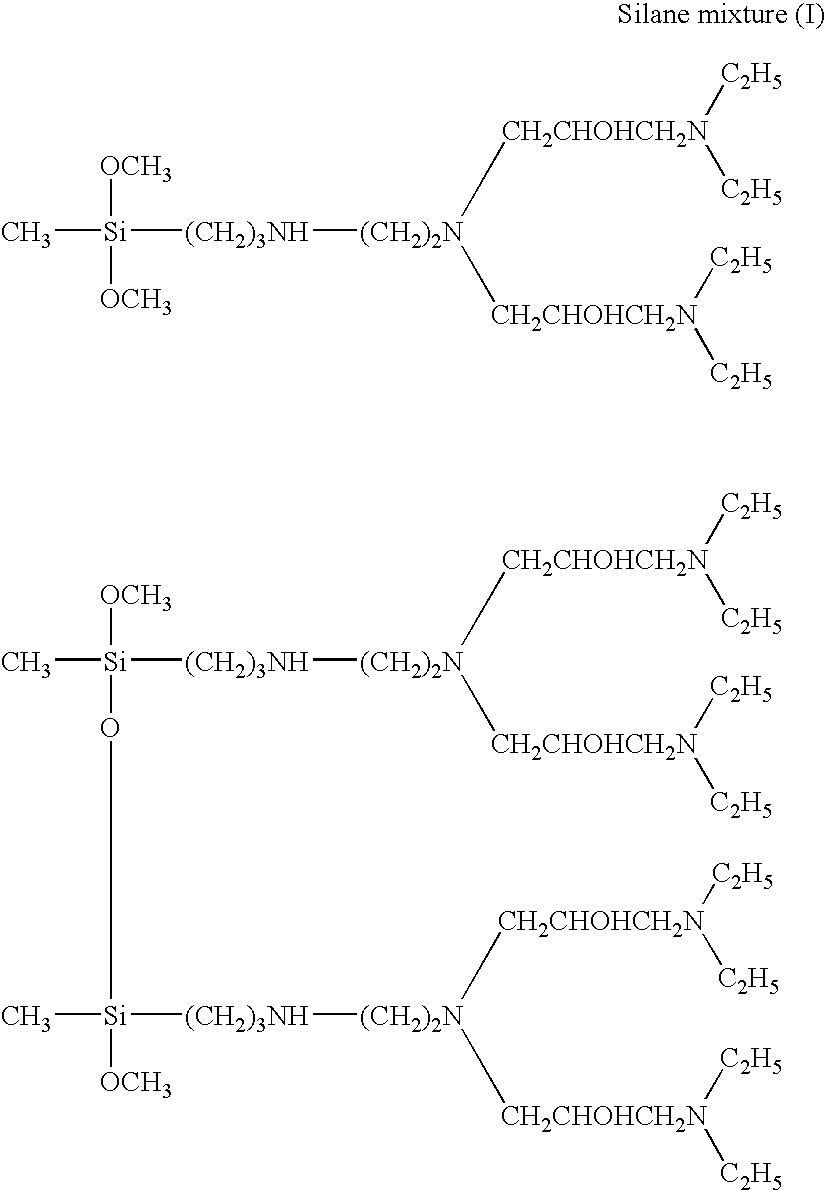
C[Si]([OCH3])([OCH3])[(CH2)3NH][(CH2)2N]([CH2CHOHCH2N]([C2H5])[C2H5])[CH2CHOHCH2N]([C2H5])[C2H5].C[Si]([OCH3])(O[Si](C)([OCH3])[(CH2)3NH][(CH2)2N]([CH2CHOHCH2N]([C2H5])[C2H5])[CH2CHOHCH2N]([C2H5])[C2H5])[(CH2)3NH][(CH2)2N]([CH2CHOHCH2N]([C2H5])[C2H5])[CH2CHOHCH2N]([C2H5])[C2H5]
